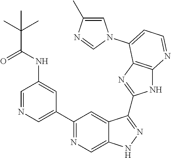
C1=NC=C(C2=NC=C3C(=C2)C(C2=NC4=C(N2)N=CC=C4N2C=C(C)N=C2)=NN3)C=C1NC(=O)C(C)(C)C
